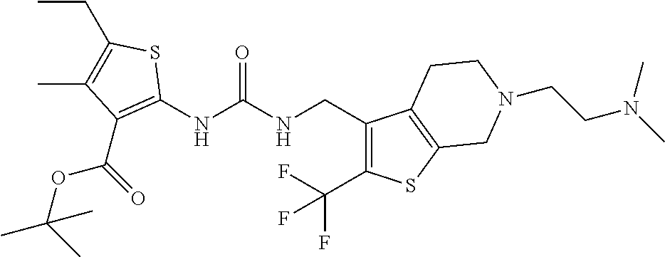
CCC1=C(C)C(C(OC(C)(C)C)=O)=C(NC(NCC2=C(C(F)(F)F)SC3=C2CCN(CCN(C)C)C3)=O)S1
